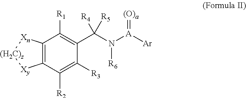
C12=C(C([R2])=C([R3])C(C(N([A]([Ar])=[(O)a])[R6])([R4])[R5])=C1[R1])[Xy][(H2C)z][Xn]2
